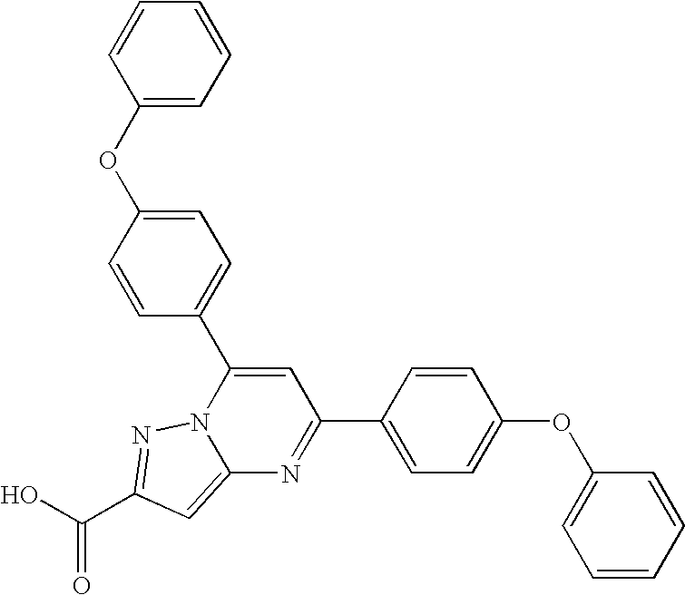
O=C(O)C1=NN2C(=C1)N=C(C1=CC=C(OC3=CC=CC=C3)C=C1)C=C2C1=CC=C(OC2=CC=CC=C2)C=C1
